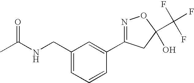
CC(NCC1=CC=CC(C2=NOC(C(F)(F)F)(O)C2)=C1)=O
